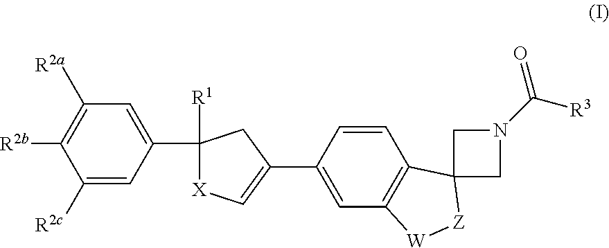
C1=C([R2c])C([R2b])=C([R2a])C=C1C1([R1])CC(C2=CC3=C(C=C2)C2([Z][W]3)CN(C([R3])=O)C2)=C[X]1
